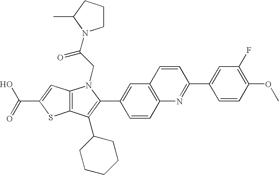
C(C1=CC2=C(S1)C(C1CCCCC1)=C(C1=CC3=C(C=C1)N=C(C1=CC(F)=C(OC)C=C1)C=C3)N2CC(=O)N1CCCC1C)(=O)O
